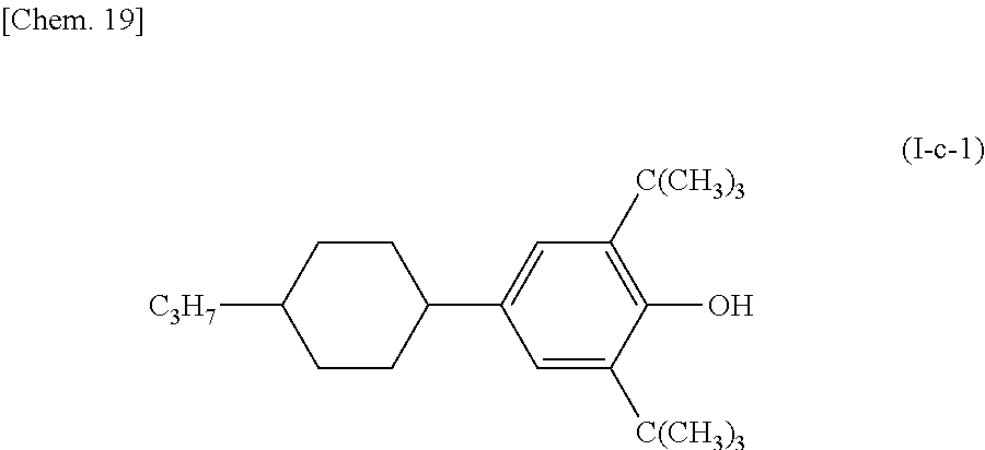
C1([C3H7])CCC(C2=CC([C(CH3)3])=C(O)C([C(CH3)3])=C2)CC1
